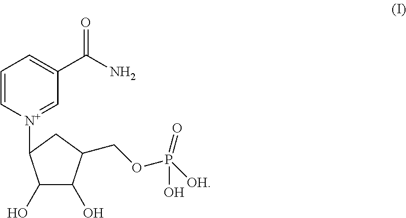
C1=C[N+](C2C(O)C(O)C(COP([OH])(=O)O)C2)=CC(C(N)=O)=C1
